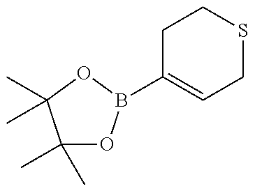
C1(C)(C)OB(C2=CCSCC2)OC1(C)C
